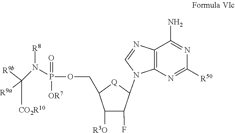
C1([R3O])C(F)C(N2C3=C(C(N)=NC([R50])=N3)N=C2)[Q]C1COP(N([R8])C([CO2R10])([R9b])[R9a])(=O)[OR7]
